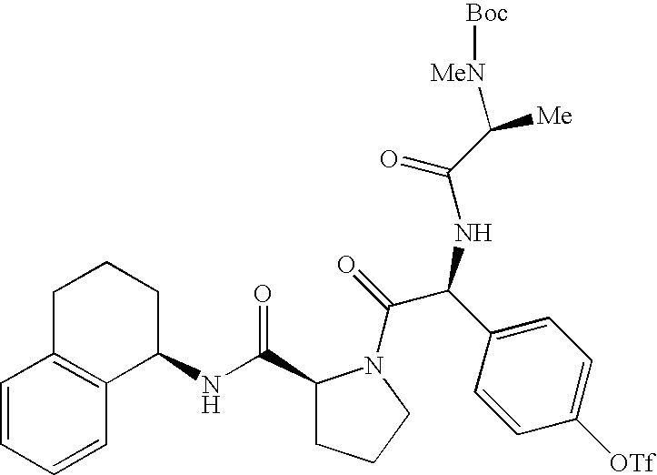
C1=CC=CC2=C1CCCC2NC(C1CCCN1C(=O)C(C1=CC=C([OTf])C=C1)NC(C([Me])[MeN][Boc])=O)=O
